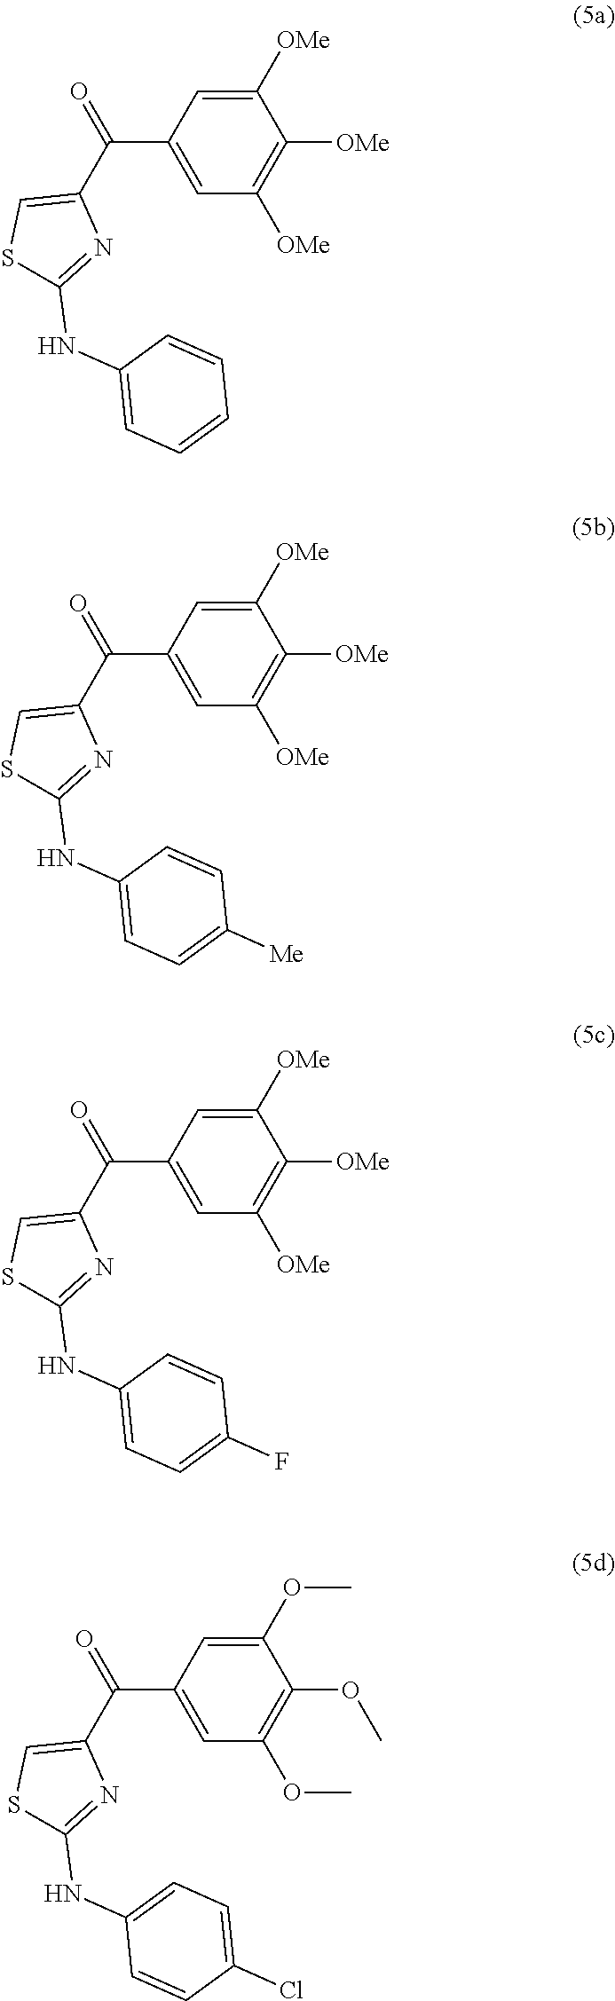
C1([OMe])=CC(C(=O)C2=CSC(NC3=CC=CC=C3)=N2)=CC([OMe])=C1[OMe].C1([OMe])=CC(C(=O)C2=CSC(NC3=CC=C([Me])C=C3)=N2)=CC([OMe])=C1[OMe].C1([OMe])=CC(C(=O)C2=CSC(NC3=CC=C(F)C=C3)=N2)=CC([OMe])=C1[OMe].C1(OC)=CC(C(=O)C2=CSC(NC3=CC=C(Cl)C=C3)=N2)=CC(OC)=C1OC
